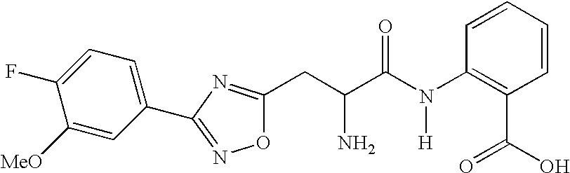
C1([MeO])=CC(C2=NOC(CC(C(N(C3=C(C(=O)O)C=CC=C3)[H])=O)N)=N2)=CC=C1F
